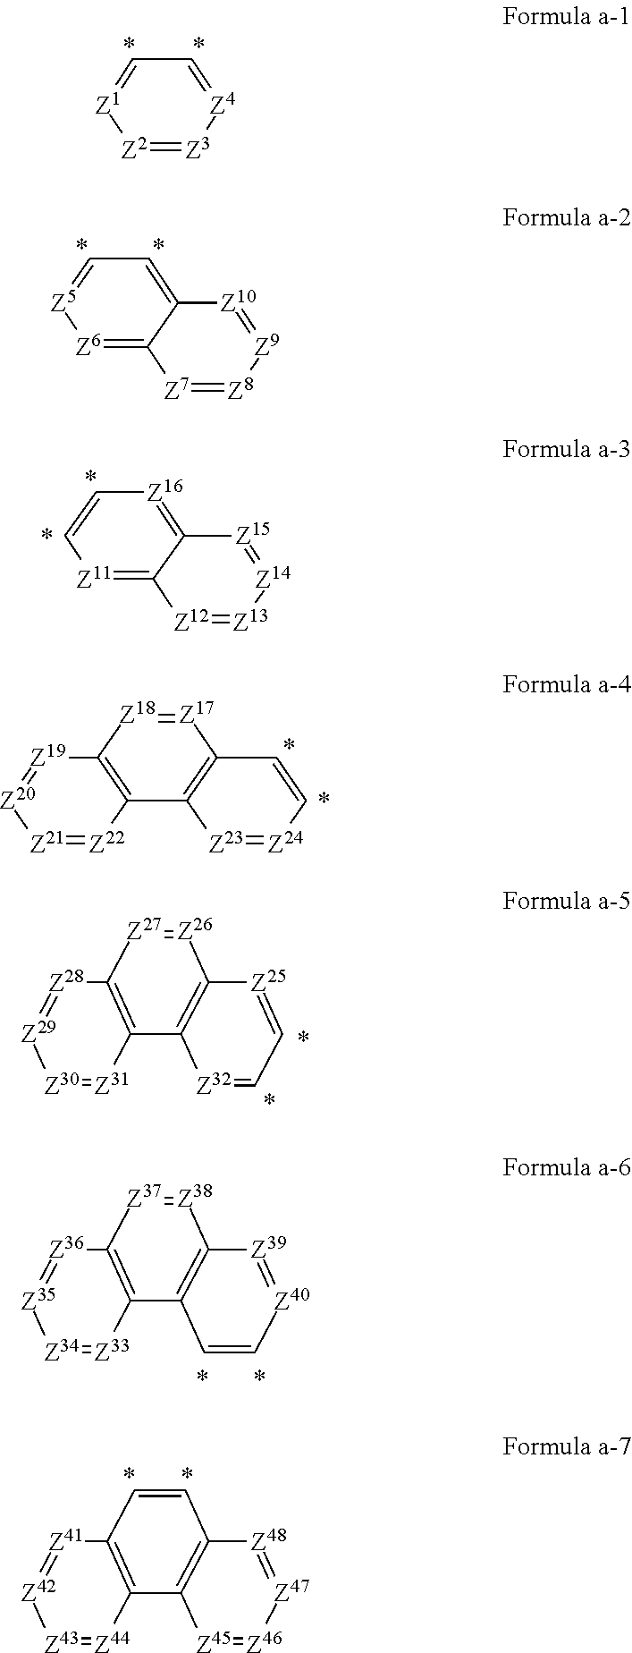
[Z6]1=C2C(=CC=[Z5]1)[Z10]=[Z9][Z8]=[Z7]2.[Z11]1=C2C(=[Z16]C=C1)[Z15]=[Z14][Z13]=[Z12]2.[Z2]1=[Z3][Z4]=CC=[Z1]1.C12=C([Z18]=[Z17]C3=C1[Z23]=[Z24]C=C3)[Z19]=[Z20][Z21]=[Z22]2.[Z30]1=[Z31]C2=C([Z28]=[Z29]1)[Z27]=[Z26]C1=C2[Z32]=CC=[Z25]1.[Z34]1=[Z33]C2=C([Z36]=[Z35]1)[Z37]=[Z38]C1=C2C=C[Z40]=[Z39]1.[Z43]1=[Z44]C2=C([Z41]=[Z42]1)C=CC1=C2[Z45]=[Z46][Z47]=[Z48]1
